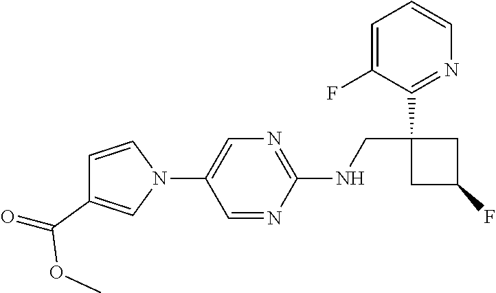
C1=C(F)C(C2(CNC3=NC=C(N4C=CC(C(=O)OC)=C4)C=N3)CC(F)C2)=NC=C1
